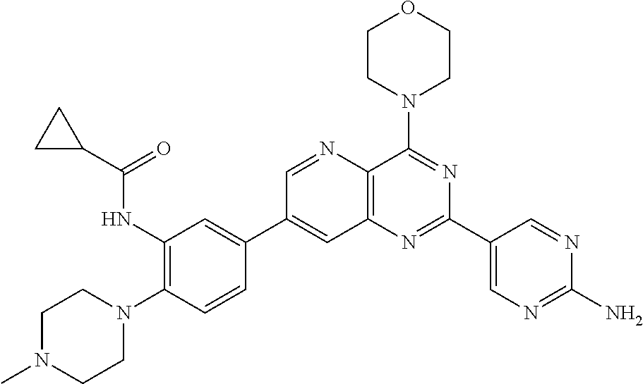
C1(NC(C2CC2)=O)=C(N2CCN(C)CC2)C=CC(C2=CC3=C(N=C2)C(N2CCOCC2)=NC(C2=CN=C(N)N=C2)=N3)=C1
